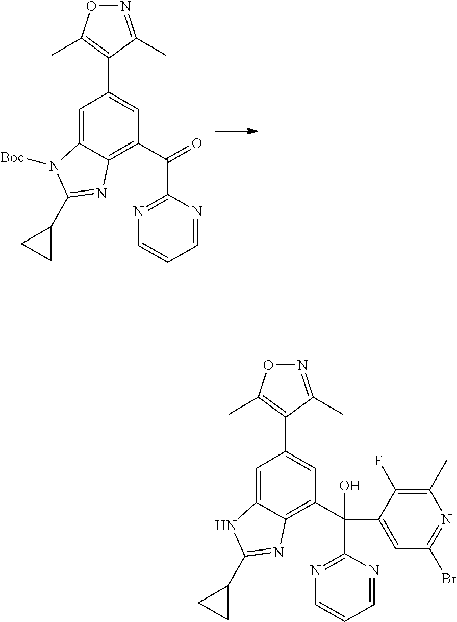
C1=C2C(=C(C(C3=NC=CC=N3)=O)C=C1C1=C(C)ON=C1C)N=C(C1CC1)N2[Boc].C1=C2C(=C(C(C3=NC=CC=N3)(C3=CC(Br)=NC(C)=C3F)O)C=C1C1=C(C)ON=C1C)N=C(C1CC1)N2
